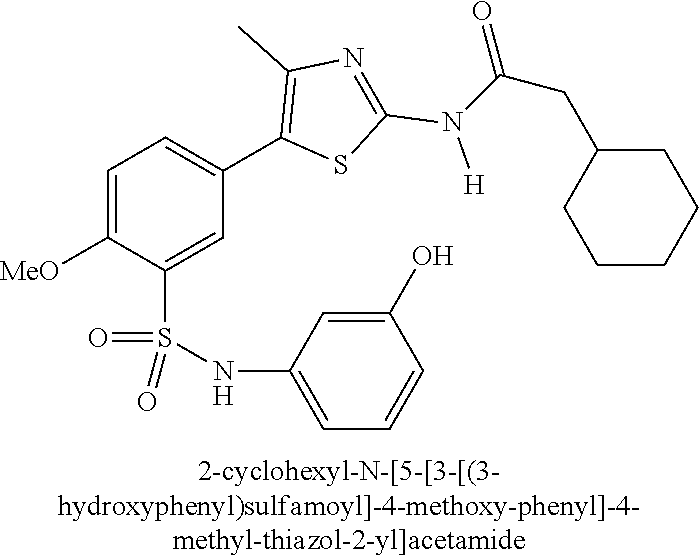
C1=C([MeO])C(S(NC2=CC=CC(O)=C2)(=O)=O)=CC(C2=C(C)N=C(N(C(CC3CCCCC3)=O)[H])S2)=C1
